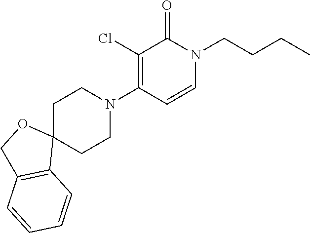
C1C2(CCN(C3=C(Cl)C(=O)N(CCCC)C=C3)C1)OCC1=C2C=CC=C1
